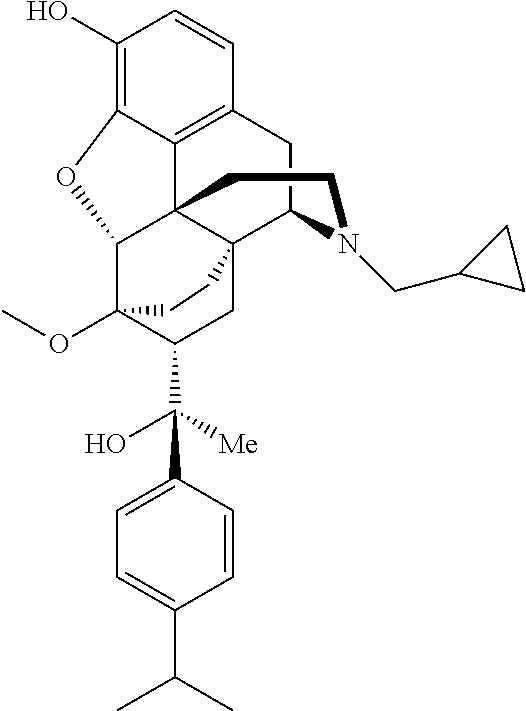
C1(O)=C2C3=C(C=C1)CC1C45C3(C(C(OC)(C(C(C3=CC=C(C(C)C)C=C3)(O)[Me])C4)CC5)O2)CCN1CC1CC1
